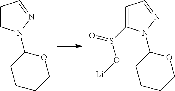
C1=CN(C2CCCCO2)N=C1.C1=C(S(O[Li])=O)N(C2CCCCO2)N=C1
